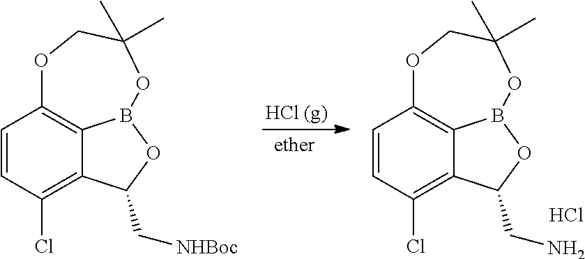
C1=CC(Cl)=C2C3=C1OCC(C)(C)OB3OC2C[NHBoc].C1=CC(Cl)=C2C3=C1OCC(C)(C)OB3OC2CN.Cl
